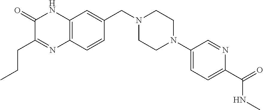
C12=C(C=CC(CN3CCN(C4=CC=C(C(=O)NC)N=C4)CC3)=C1)N=C(CCC)C(=O)N2
